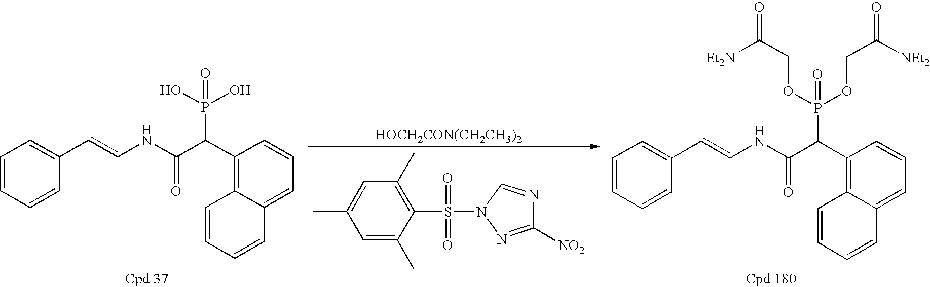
C1=CC=CC(C=CNC(C(P(OCC(=O)[NEt2])(OCC(=O)[Et2N])=O)C2=C3C(=CC=C2)C=CC=C3)=O)=C1.C1=CC=CC(C=CNC(C(P(O)(O)=O)C2=C3C(=CC=C2)C=CC=C3)=O)=C1.[HOCH2CON(CH2CH3)2].C1(S(N2N=C([NO2])N=C2)(=O)=O)=C(C)C=C(C)C=C1C
